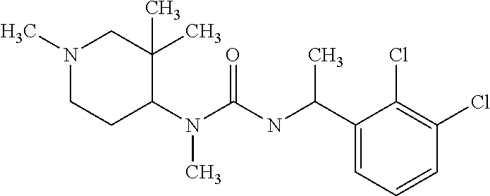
N1(C)CCC(N(C(=O)NC(C2=CC=CC(Cl)=C2Cl)C)C)C(C)(C)C1
